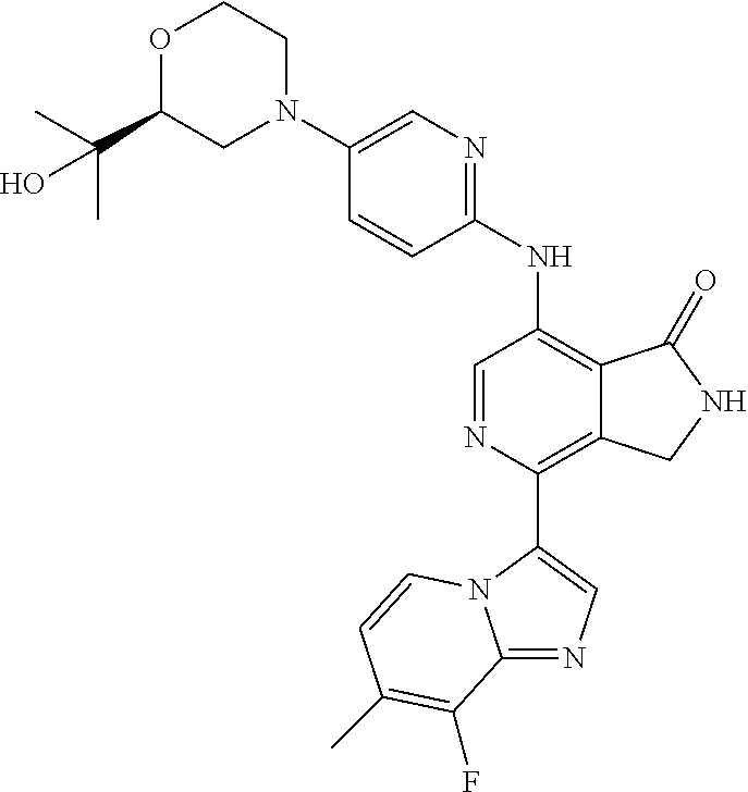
C1(N2CCOC(C(C)(C)O)C2)=CN=C(NC2=C3C(=C(C4=CN=C5N4C=CC(C)=C5F)N=C2)CNC3=O)C=C1
